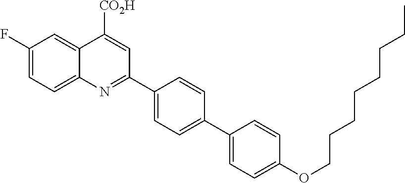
C1(F)=CC=C2C(=C1)C([CO2H])=CC(C1=CC=C(C3=CC=C(OCCCCCCCC)C=C3)C=C1)=N2
